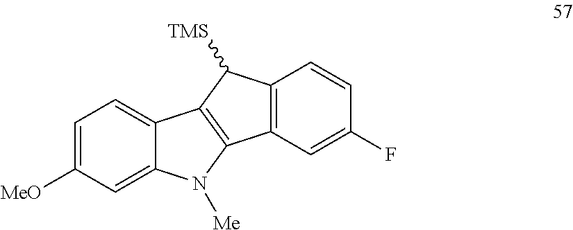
C1=C([MeO])C=C2C(=C1)C1=C(N2[Me])C2=C(C1[TMS])C=CC(F)=C2
